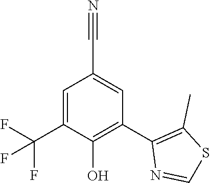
C1=C(C(F)(F)F)C(O)=C(C2=C(C)SC=N2)C=C1C#N
